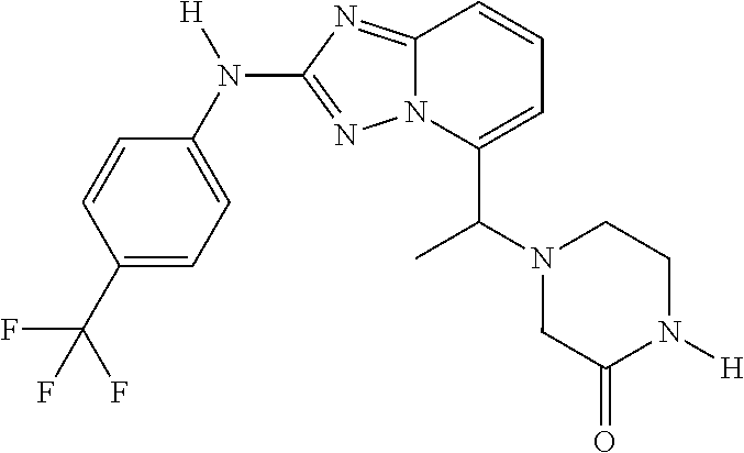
C(C1=CC=CC2=NC(N(C3=CC=C(C(F)(F)F)C=C3)[H])=NN12)(N1CCN([H])C(=O)C1)C
